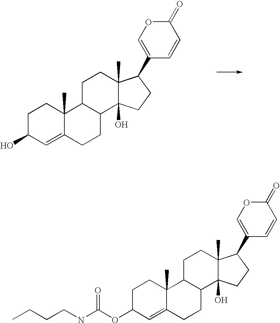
OC1C=C2C(C)(CC1)C1C(CC2)C2(O)C(C)(CC1)C(C1=COC(=O)C=C1)CC2.O(C1C=C2C(C)(CC1)C1C(CC2)C2(O)C(C)(CC1)C(C1=COC(=O)C=C1)CC2)C(=O)NCCCC
